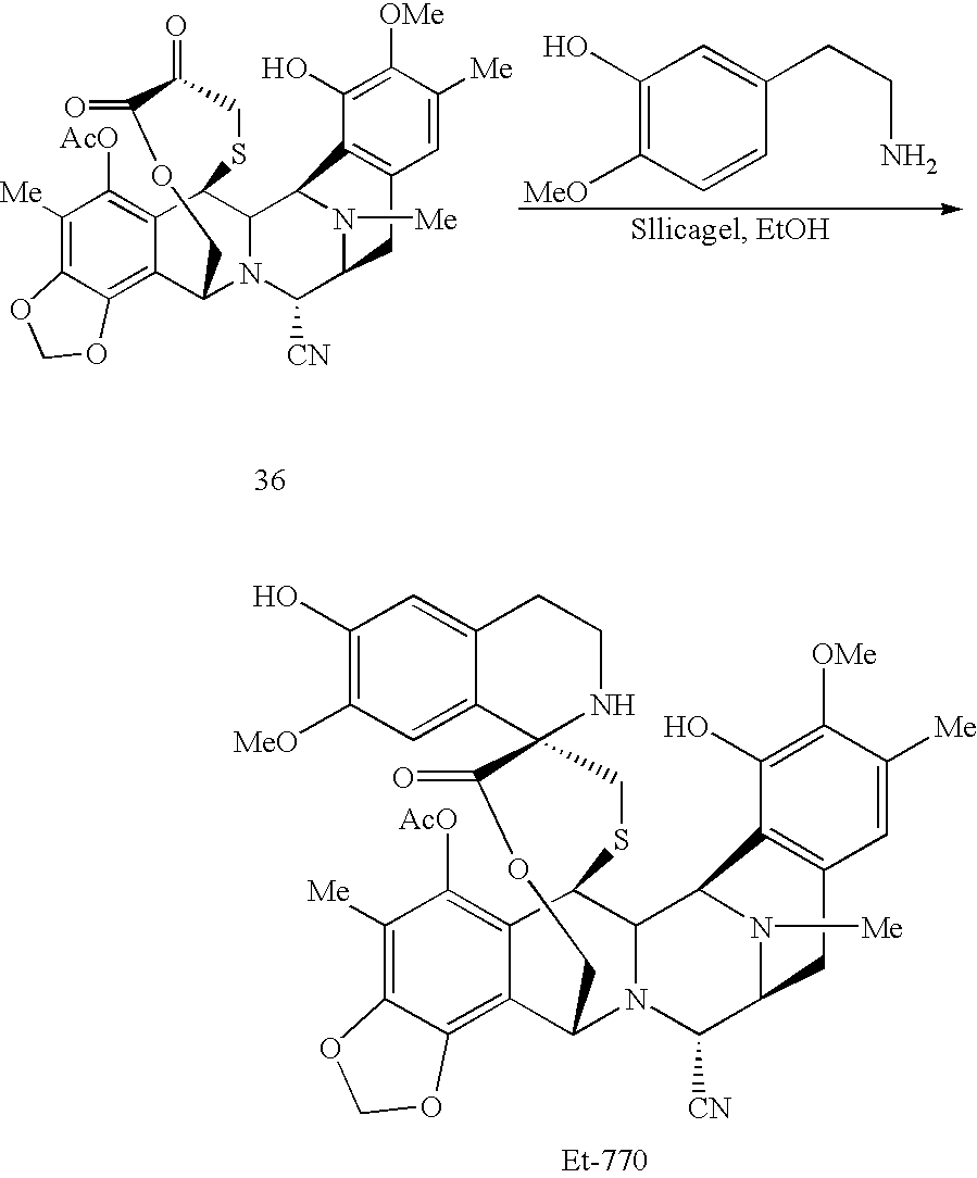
C1([Me])=C2C(=C3C4N5C(C6N([Me])C(C5[CN])CC5=C6C(O)=C([OMe])C([Me])=C5)C(C3=C1[AcO])SCC(=O)C(=O)OC4)OCO2.C1(O)=C([MeO])C=CC(CCN)=C1.C1([Me])=C2C(=C3C4N5C(C6N([Me])C(C5[CN])CC5=C6C(O)=C([OMe])C([Me])=C5)C(C3=C1[AcO])SCC1(C(=O)OC4)NCCC3=CC(O)=C([MeO])C=C13)OCO2
